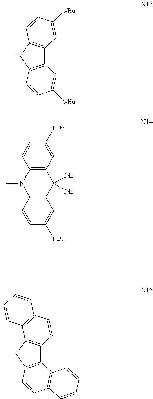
C12=C(C([Me])([Me])C3=C(N1C)C=CC([t-Bu])=C3)C=C([t-Bu])C=C2.C12=C(N(C)C3=C1C=CC1=C3C=CC=C1)C=CC1=C2C=CC=C1.C12=C(N(C)C3=C1C=C([t-Bu])C=C3)C=CC([t-Bu])=C2
